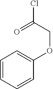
C1=CC=CC(OCC(=O)Cl)=C1
